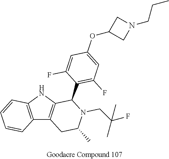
C12=C(NC3=C1CC(C)N(CC(C)(F)C)C3C1=C(F)C=C(OC3CN(CCC)C3)C=C1F)C=CC=C2
